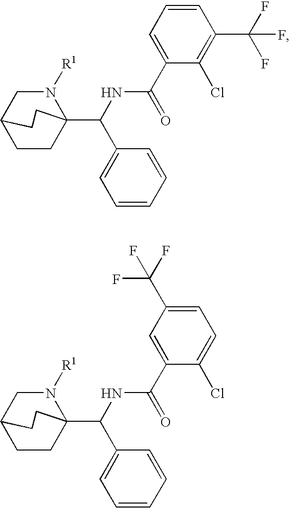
N1([R1])CC2CCC1(C(NC(=O)C1=CC=CC(C(F)(F)F)=C1Cl)C1=CC=CC=C1)CC2.N1([R1])CC2CCC1(C(NC(=O)C1=CC(C(F)(F)F)=CC=C1Cl)C1=CC=CC=C1)CC2
